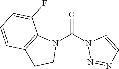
O=C(N1N=NC=C1)N1C2=C(CC1)C=CC=C2F
